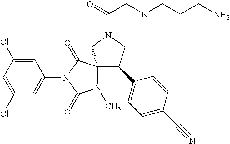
C1(Cl)=CC(Cl)=CC(N2C(=O)N(C)C3(C2=O)C(C2=CC=C(C#N)C=C2)CN(C(=O)CNCCCN)C3)=C1
